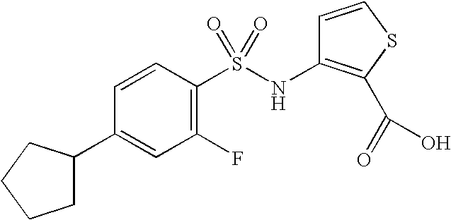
C1=CC(S(NC2=C(C(=O)O)SC=C2)(=O)=O)=C(F)C=C1C1CCCC1
